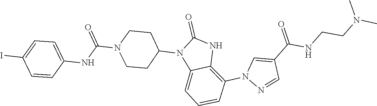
C1=CC(NC(=O)N2CCC(N3C4=CC=CC(N5C=C(C(NCCN(C)C)=O)C=N5)=C4NC3=O)CC2)=CC=C1I
